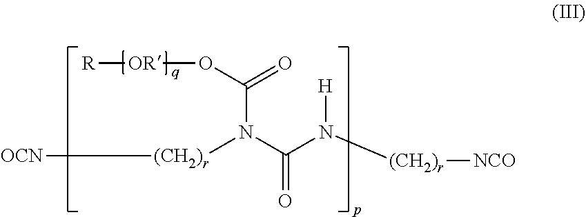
C(=O)(O[OR][R])N(C(N([H])[(CH2)r][NCO])=O)[(CH2)r][OCN]
